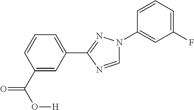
C1(C(O[H])=O)=CC(C2=NN(C3=CC(F)=CC=C3)C=N2)=CC=C1
